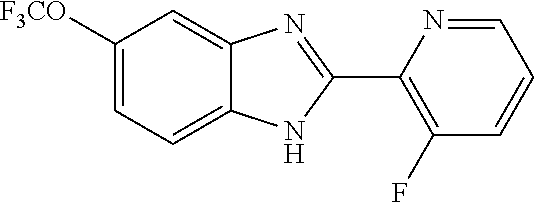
C1([F3CO])=CC=C2C(=C1)N=C(C1=C(F)C=CC=N1)N2
